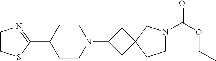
C1=CSC(C2CCN(C3CC4(C3)CCN(C(OCC)=O)C4)CC2)=N1
